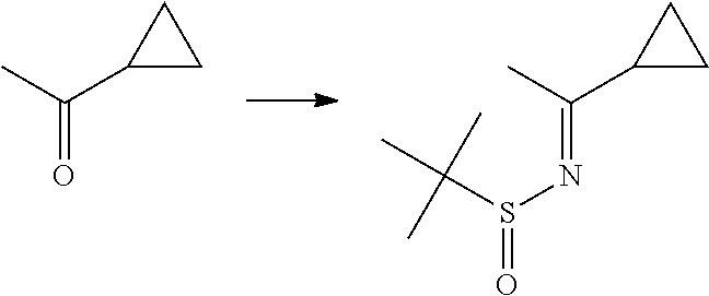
C(=O)(C)C1CC1.C(=NS(=O)C(C)(C)C)(C)C1CC1
